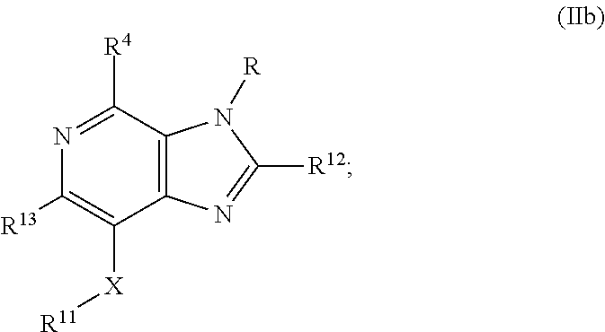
N1=C([R4])C2=C(C([X][R11])=C1[R13])N=C([R12])N2[R]
